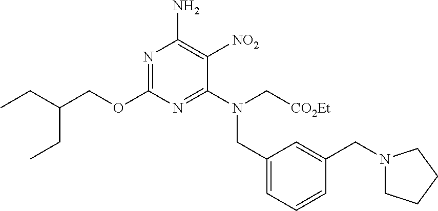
C(COC1=NC(N)=C([NO2])C(N(CC2=CC=CC(CN3CCCC3)=C2)C[CO2Et])=N1)(CC)CC
